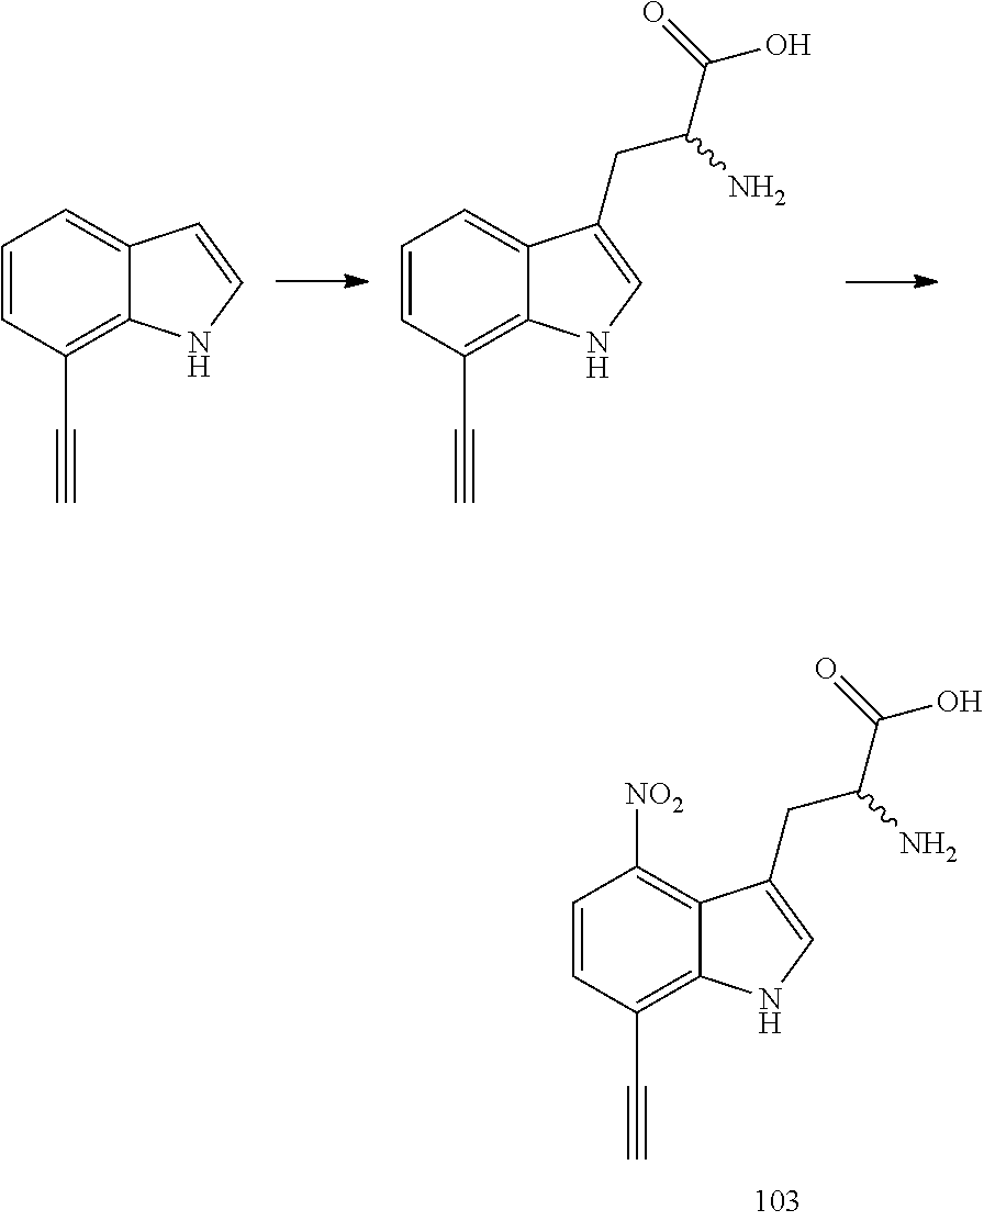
C1=CC(C#C)=C2C(=C1)C=CN2.C1=CC(C#C)=C2C(=C1)C(CC(N)C(O)=O)=CN2.C1=CC(C#C)=C2C(=C1[NO2])C(CC(N)C(O)=O)=CN2
